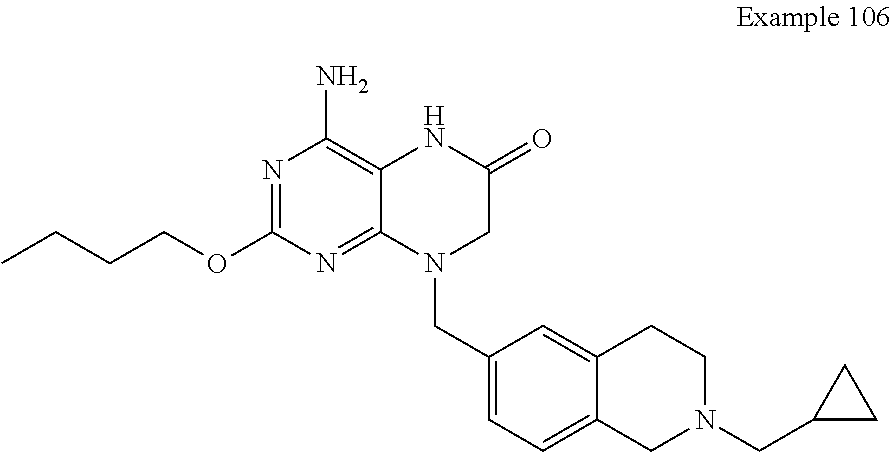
N1=C(OCCCC)N=C2C(=C1N)NC(=O)CN2CC1=CC=C2C(=C1)CCN(CC1CC1)C2
